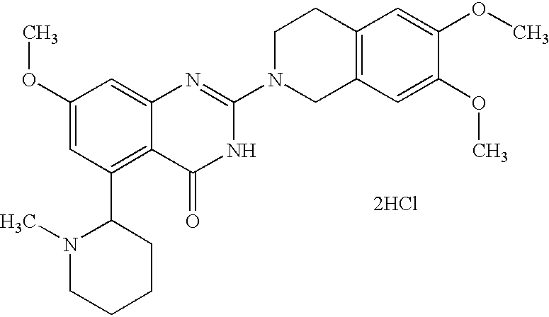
C1(OC)=CC(C2N(C)CCCC2)=C2C(=C1)N=C(N1CC3=C(CC1)C=C(OC)C(OC)=C3)NC2=O.[2HCl]
